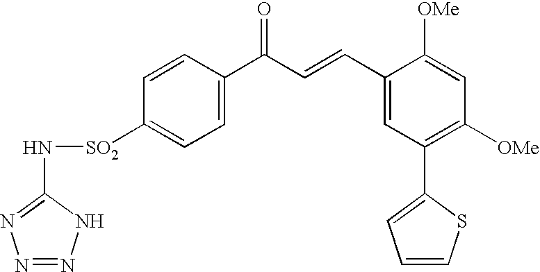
C1=C([SO2]NC2=NN=NN2)C=CC(C(C=CC2=CC(C3=CC=CS3)=C([OMe])C=C2[OMe])=O)=C1
